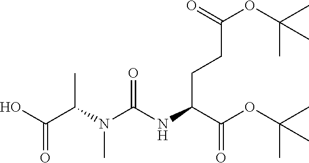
N(C(=O)N(C(C(O)=O)C)C)C(C(OC(C)(C)C)=O)CCC(OC(C)(C)C)=O
